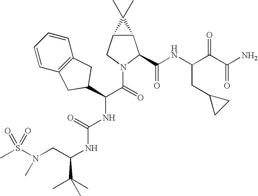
S(N(CC(NC(NC(C(=O)N1C(C(NC(C(C(N)=O)=O)CC2CC2)=O)C2C(C1)C2(C)C)C1CC2=C(C=CC=C2)C1)=O)C(C)(C)C)C)(=O)(=O)C
